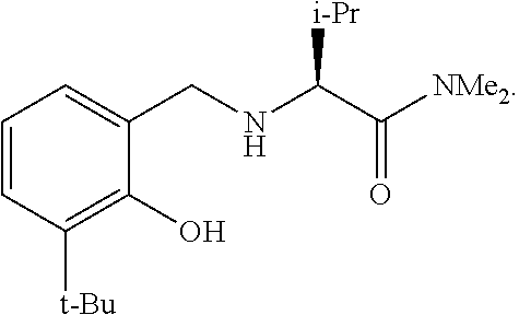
C1=CC([t-Bu])=C(O)C(CNC(C([NMe2])=O)[i-Pr])=C1
